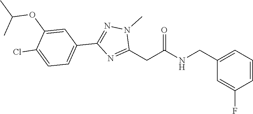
C1=CC=C(CNC(CC2=NC(C3=CC=C(Cl)C(OC(C)C)=C3)=NN2C)=O)C=C1F
